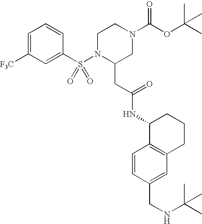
C1=C([CF3])C=C(S(N2C(CC(NC3C4=C(CCC3)C=C(CNC(C)(C)C)C=C4)=O)CN(C(OC(C)(C)C)=O)CC2)(=O)=O)C=C1
